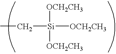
C([Si]([OCH2CH3])([OCH2CH3])[OCH2CH3])C
